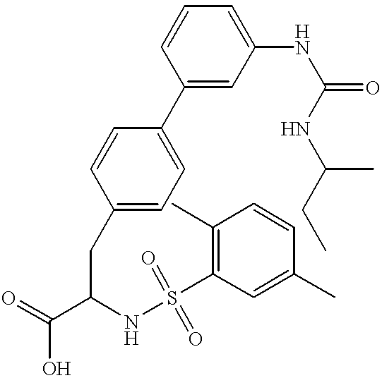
C1(C2=CC=C(CC(C(=O)O)NS(=O)(C3=C(C)C=CC(C)=C3)=O)C=C2)=CC(NC(=O)NC(C)CC)=CC=C1
